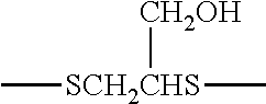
C[SCH2CHS]([CH2OH])C
